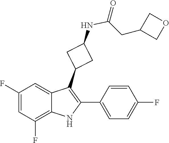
C(CC1COC1)(NC1CC(C2=C(C3=CC=C(F)C=C3)NC3=C(F)C=C(F)C=C23)C1)=O
